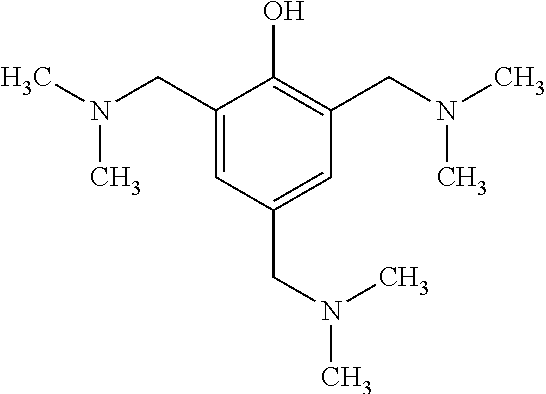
C1(CN(C)C)=CC(CN(C)C)=CC(CN(C)C)=C1O
